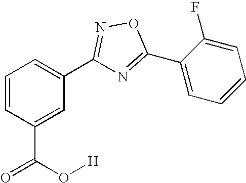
C1=CC(C(O[H])=O)=CC(C2=NOC(C3=CC=CC=C3F)=N2)=C1
